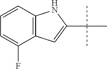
C1=CC2=C(C(F)=C1)C=C(C(C)(C)C)N2
